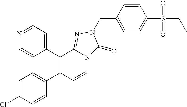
C1=C(Cl)C=CC(C2=C(C3=CC=NC=C3)C3=NN(CC4=CC=C(S(CC)(=O)=O)C=C4)C(=O)N3C=C2)=C1
